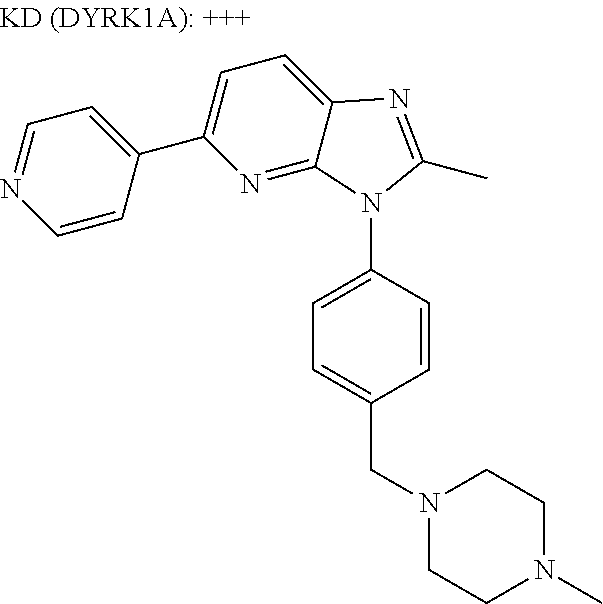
C1=NC=CC(C2=CC=C3C(=N2)N(C2=CC=C(CN4CCN(C)CC4)C=C2)C(C)=N3)=C1
